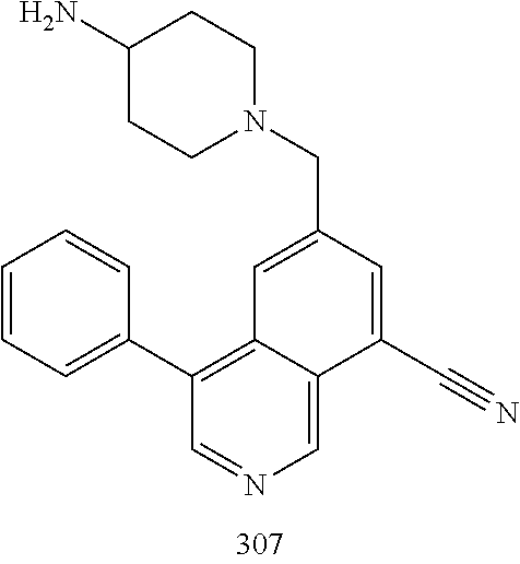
C1=CC=C(C2=C3C=C(CN4CCC(N)CC4)C=C(C#N)C3=CN=C2)C=C1
